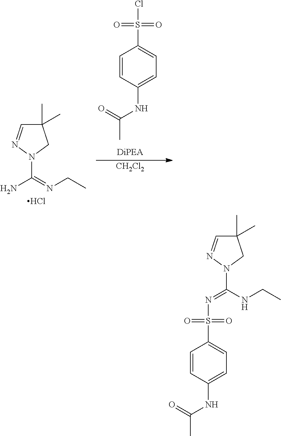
C1(C)(C)C=NN(C(N)=NCC)C1.Cl.ClS(C1=CC=C(NC(C)=O)C=C1)(=O)=O.[CH2Cl2].C1=CC(NC(C)=O)=CC=C1S(N=C(NCC)N1CC(C)(C)C=N1)(=O)=O
